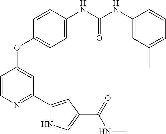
C1=CN=C(C2=CC(C(=O)NC)=CN2)C=C1OC1=CC=C(NC(NC2=CC(C)=CC=C2)=O)C=C1
